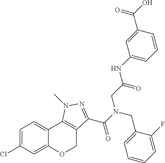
C1=C(Cl)C=C2C(=C1)C1=C(CO2)C(C(N(CC2=CC=CC=C2F)CC(NC2=CC=CC(C(O)=O)=C2)=O)=O)=NN1C
